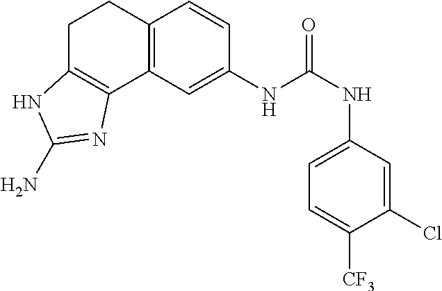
C1(NC(NC2=CC=C([CF3])C(Cl)=C2)=O)=CC2=C(C=C1)CCC1=C2N=C(N)N1
